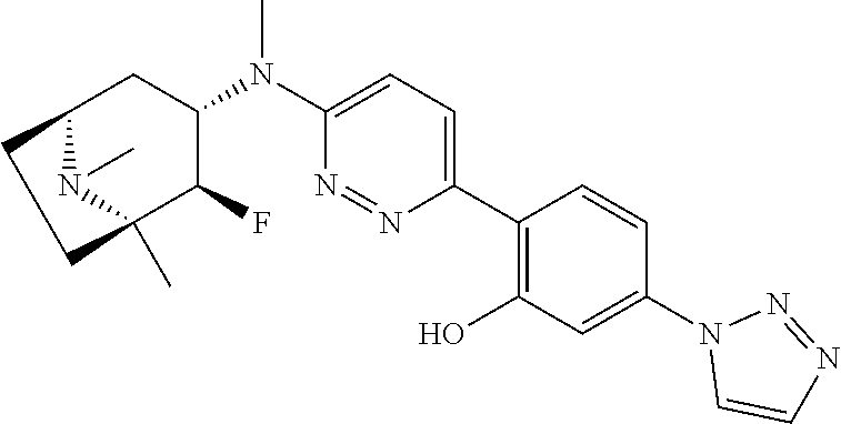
C1(N(C2=CC=C(C3=C(O)C=C(N4C=CN=N4)C=C3)N=N2)C)CC2CCC(C)(C1F)N2C
